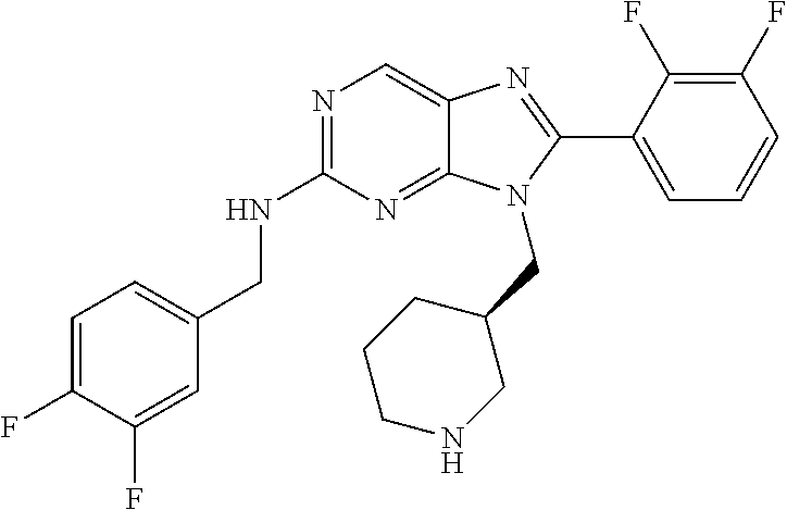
C1=C(F)C(F)=CC(CNC2=NC=C3C(=N2)N(CC2CCCNC2)C(C2=CC=CC(F)=C2F)=N3)=C1
